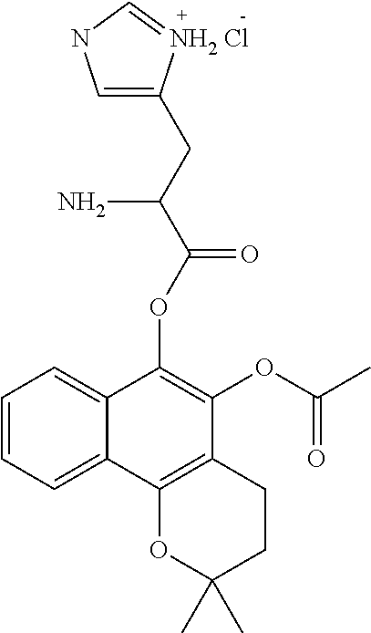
C1=CC=C2C(=C1)C(OC(C(CC1=CNC=[NH2 Cl]1)N)=O)=C(OC(C)=O)C1=C2OC(C)(C)CC1
